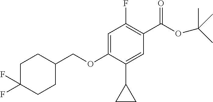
C1(F)=C(C(OC(C)(C)C)=O)C=C(C2CC2)C(OCC2CCC(F)(F)CC2)=C1
